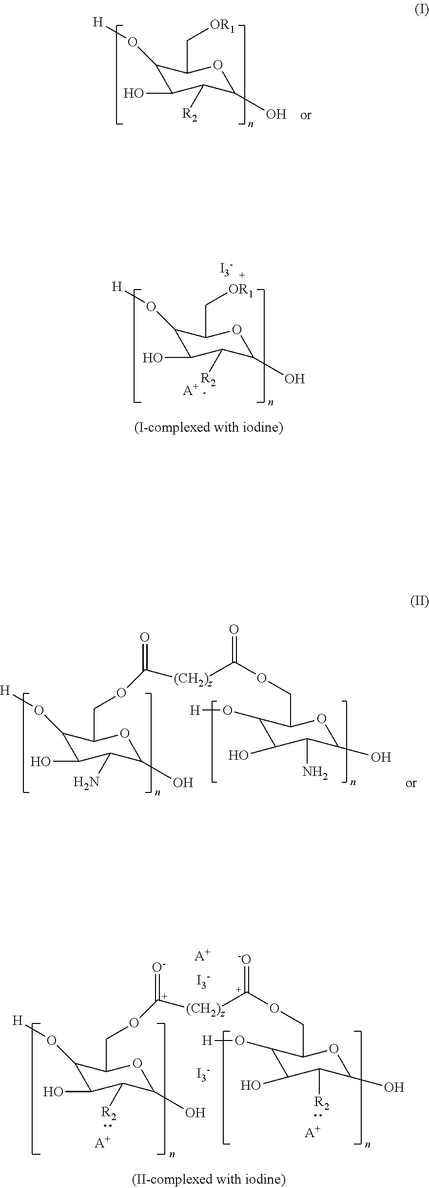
C1(O[H])C(O)C([R2])C(O)OC1C[OR1].C1(O[H])C(O)C([R2])C(O)OC1C[OR1].[I3-].[A+].C1(O[H])C(O)C(N)C(O)OC1COC([(CH2)z]C(OCC1C(O[H])C(O)C(N)C(O)O1)=O)=O.C1(O[H])C(O)C([R2])C(O)OC1CO[C+]([(CH2)z][C+](OCC1C(O[H])C(O)C([R2])C(O)O1)=[-O])=[O-].[A+].[A+].[I3-].[A+].[I3-]
